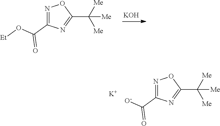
[KOH].N1=C(C(O[Et])=O)N=C(C([Me])([Me])[Me])O1.N1=C(C([O-])=O)N=C(C([Me])([Me])[Me])O1.[K]
